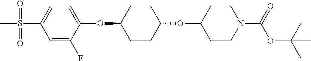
C1=C(F)C(OC2CCC(OC3CCN(C(=O)OC(C)(C)C)CC3)CC2)=CC=C1S(C)(=O)=O
